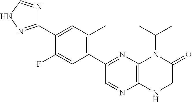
C1(C2=NNC=N2)=CC(C)=C(C2=NC3=C(N=C2)NCC(=O)N3C(C)C)C=C1F
